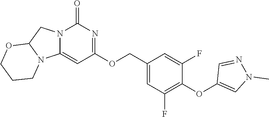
C1(COC2=NC(=O)N3C(=C2)N2C(C3)OCCC2)=CC(F)=C(OC2=CN(C)N=C2)C(F)=C1
